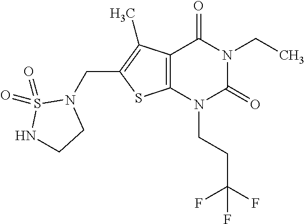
C12=C(N(CCC(F)(F)F)C(=O)N(CC)C1=O)SC(CN1S(=O)(=O)NCC1)=C2C
